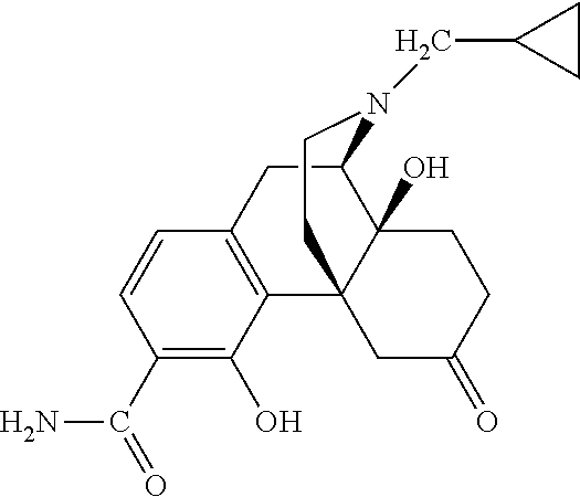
C1(C(N)=O)=C(O)C2=C(C=C1)CC1C3(O)C2(CC(=O)CC3)CCN1CC1CC1
